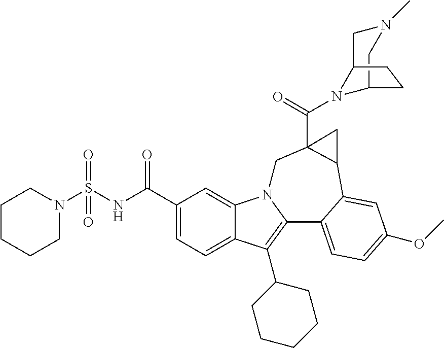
N1(S(NC(C2=CC=C3C(=C2)N2C(=C3C3CCCCC3)C3=CC=C(OC)C=C3C3C(C(=O)N4C5CN(C)CC4CC5)(C2)C3)=O)(=O)=O)CCCCC1
